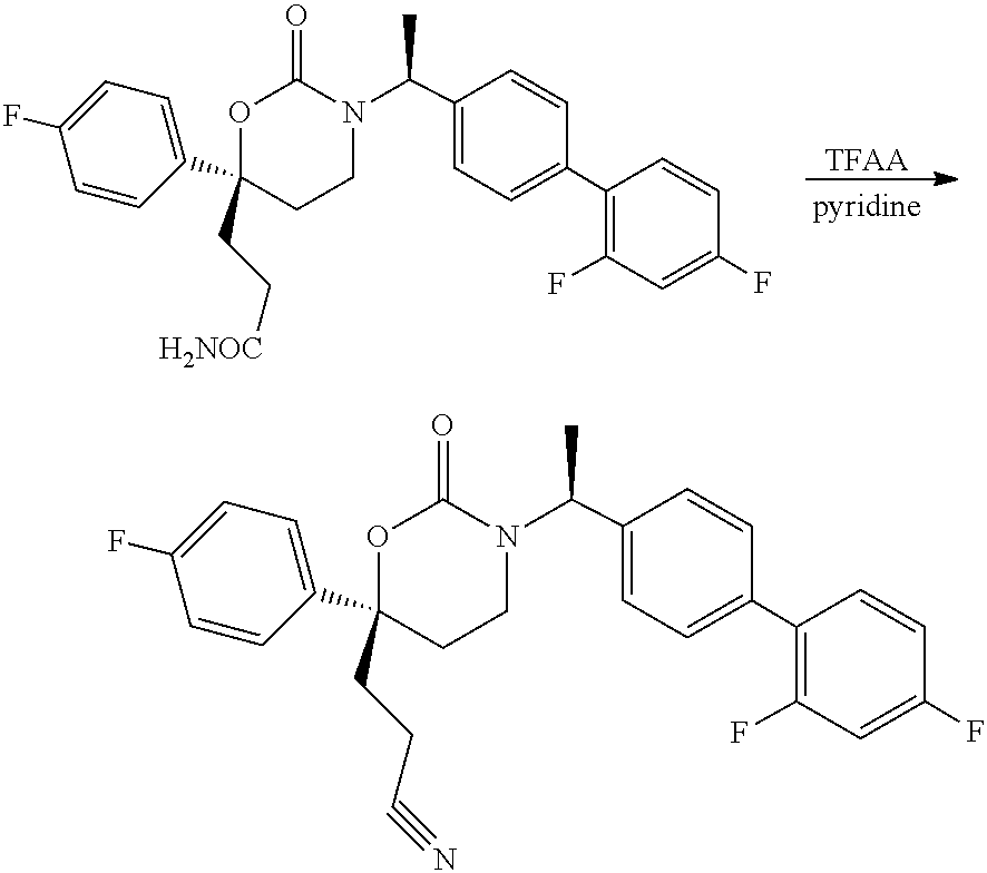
[TFAA].C1(C2(CC[H2NOC])CCN(C(C)C3=CC=C(C4=C(F)C=C(F)C=C4)C=C3)C(=O)O2)=CC=C(F)C=C1.C1(C2(CCC#N)CCN(C(C)C3=CC=C(C4=C(F)C=C(F)C=C4)C=C3)C(=O)O2)=CC=C(F)C=C1
